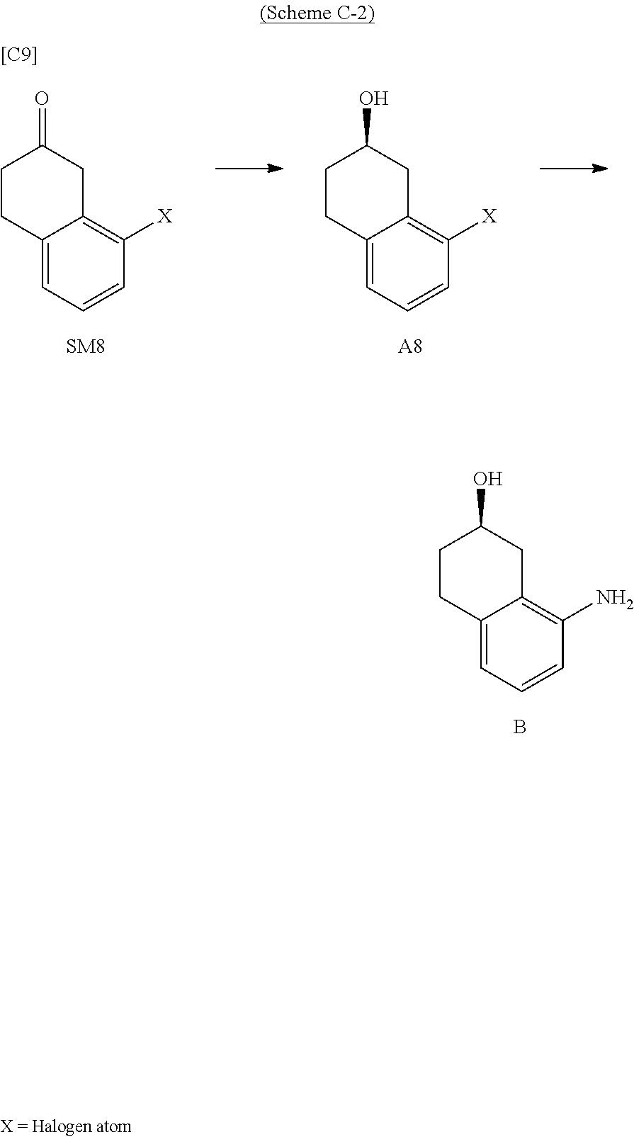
C12=CC=CC(N)=C1CC(O)CC2.B.C12=CC=CC([X])=C1CC(O)CC2.[A8].C12=CC=CC([X])=C1CC(=O)CC2.[SM8].[[C9]]
